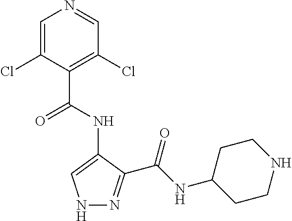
N1N=C(C(NC2CCNCC2)=O)C(NC(C2=C(Cl)C=NC=C2Cl)=O)=C1
